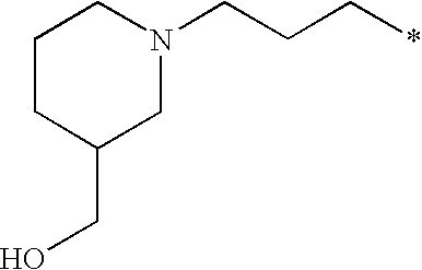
C1C(CO)CN(CCC*)CC1
